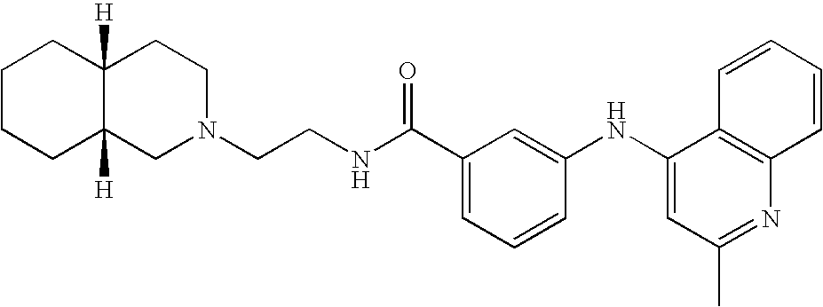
C1CC2([H])C([H])(CC1)CCN(CCNC(C1=CC=CC(NC3=CC(C)=NC4=C3C=CC=C4)=C1)=O)C2
